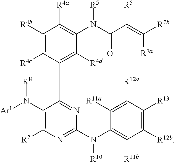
C1([R4b])=C([R4c])C(C2=NC(N(C3=C([R11b])C([R12b])=C([R13])C([R12a])=C3[R11a])[R10])=NC([R2])=C2N([Ar1])[R8])=C([R4d])C(N(C(C(=C([R7b])[R7a])[R5])=O)[R5])=C1[R4a]
